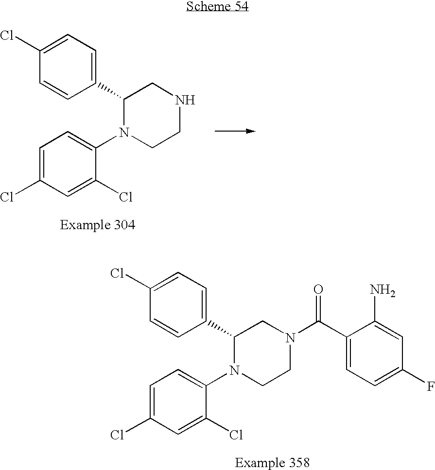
C1(Cl)=CC=C(C2N(C3=CC=C(Cl)C=C3Cl)CCNC2)C=C1.C1(Cl)=CC=C(C2N(C3=CC=C(Cl)C=C3Cl)CCN(C(C3=CC=C(F)C=C3N)=O)C2)C=C1
